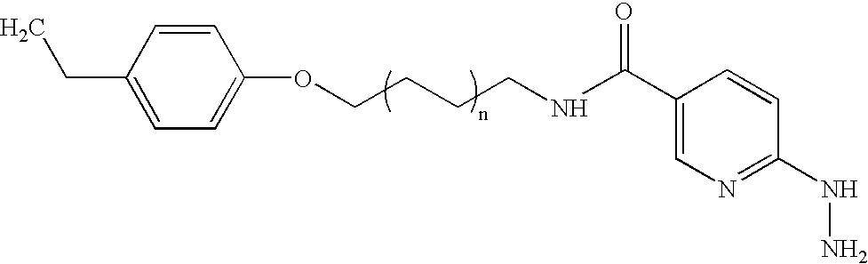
C1=CC(CC)=CC=C1OCCCCNC(C1=CN=C(NN)C=C1)=O
